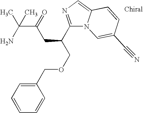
C1(C(COCC2=CC=CC=C2)CC(C(N)(C)C)=O)=NC=C2N1C=C(C#N)C=C2
